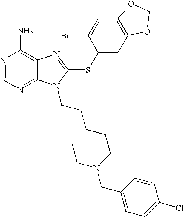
N1=CN=C2C(=C1N)N=C(SC1=CC3=C(C=C1Br)OCO3)N2CCC1CCN(CC2=CC=C(Cl)C=C2)CC1
